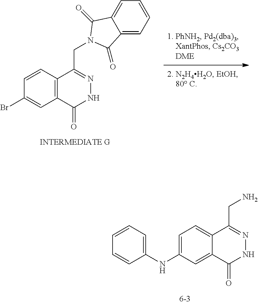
C12=CC(NC3=CC=CC=C3)=CC=C1C(CN)=NNC2=O.C12=C(C(CN3C(=O)C4=CC=CC=C4C3=O)=NNC1=O)C=CC(Br)=C2
